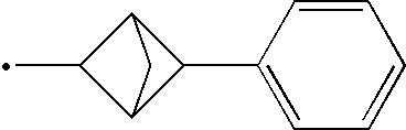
C1=CC(C2C3C(C)C2C3)=CC=C1
